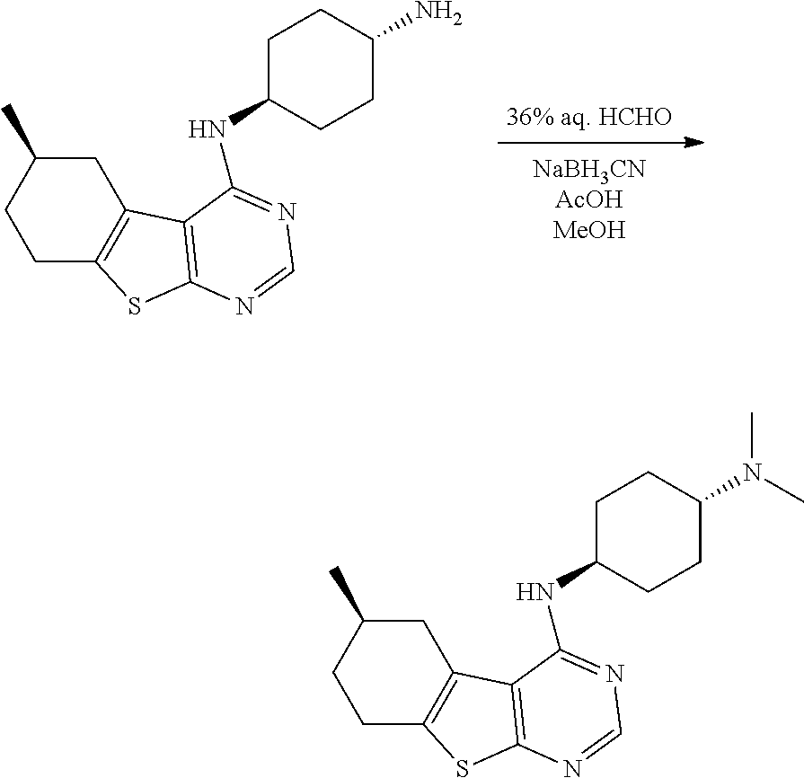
[36% aq. HCHO].N(C1CCC(N)CC1)C1=NC=NC2=C1C1=C(CCC(C)C1)S2.N(C1CCC(N(C)C)CC1)C1=NC=NC2=C1C1=C(CCC(C)C1)S2
